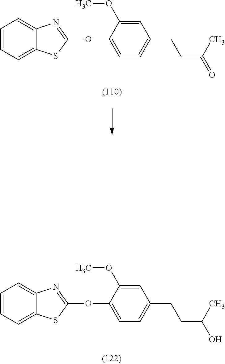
C1=CC=C2C(=C1)N=C(OC1=CC=C(CCC(O)C)C=C1OC)S2.C1=CC=C2C(=C1)N=C(OC1=CC=C(CCC(C)=O)C=C1OC)S2
